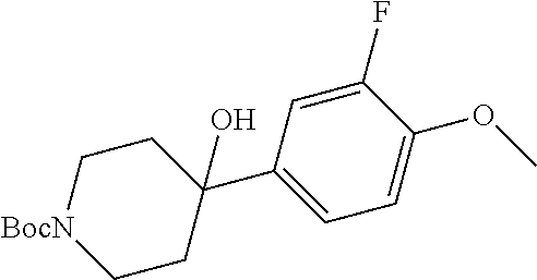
C1(F)=CC(C2(O)CC[BocN]CC2)=CC=C1OC
